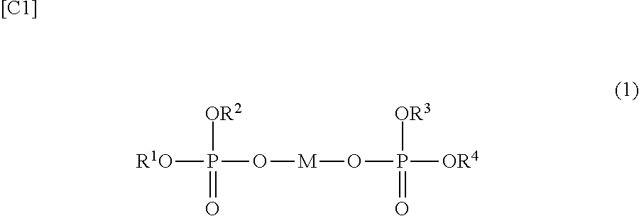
[R1O]P(O[M]OP([OR4])([OR3])=O)([OR2])=O.[[C1]]
